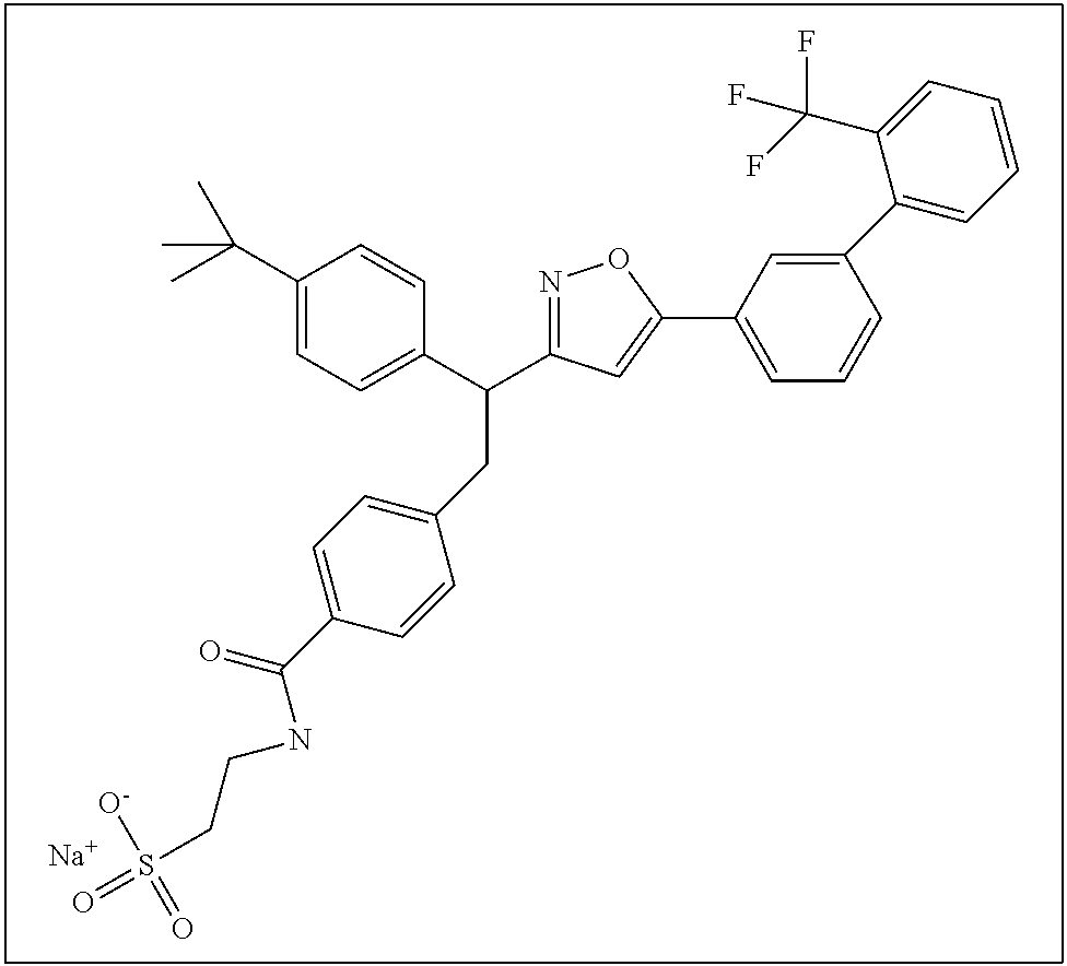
[Na].C1=C(C2=CC(C(C3=CC=C(C(C)(C)C)C=C3)CC3=CC=C(C(=O)NCCS(=O)([O-])=O)C=C3)=NO2)C=C(C2=CC=CC=C2C(F)(F)F)C=C1
